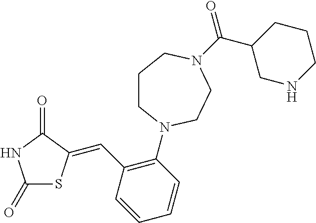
C1(=O)SC(=CC2=C(N3CCCN(C(C4CNCCC4)=O)CC3)C=CC=C2)C(=O)N1
